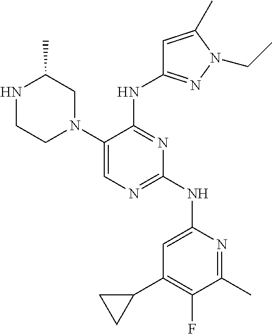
N1CCN(C2=CN=C(NC3=CC(C4CC4)=C(F)C(C)=N3)N=C2NC2=NN(CC)C(C)=C2)CC1C
